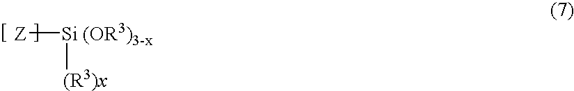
[Z][Si (OR3)3-x][(R3)x]
